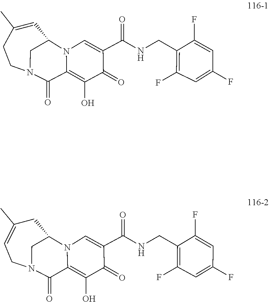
C1(O)=C2C(=O)N3CC(N2C=C(C(=O)NCC2=C(F)C=C(F)C=C2F)C1=O)C=C(C)CC3.C1(F)=CC(F)=CC(F)=C1CNC(C1=CN2C(=C(O)C1=O)C(=O)N1CC=C(C)CC2C1)=O
